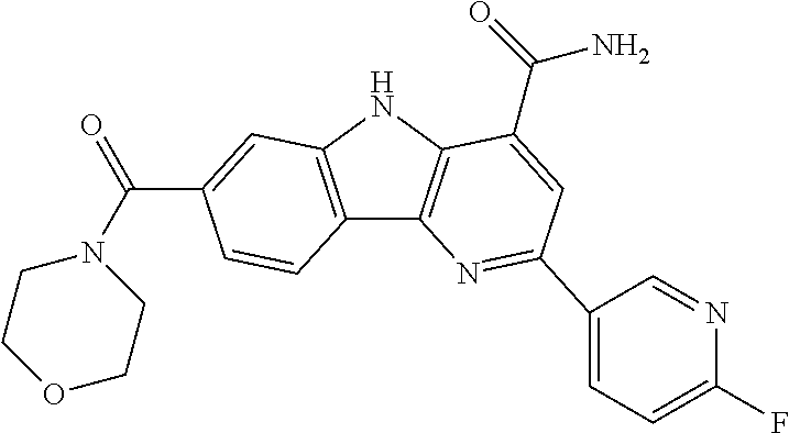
C12=C(NC3=C1N=C(C1=CC=C(F)N=C1)C=C3C(=O)N)C=C(C(N1CCOCC1)=O)C=C2
